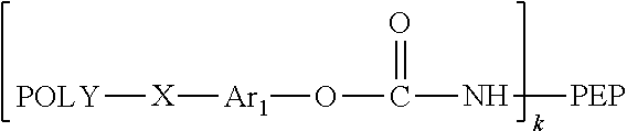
[POLY][X][Ar1]OC(=O)N[PEP]
